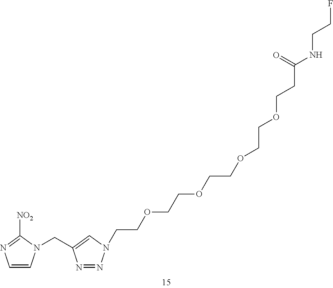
C1=CN(CC2=CN(CCOCCOCCOCCOCCC(=O)NCCF)N=N2)C([NO2])=N1
